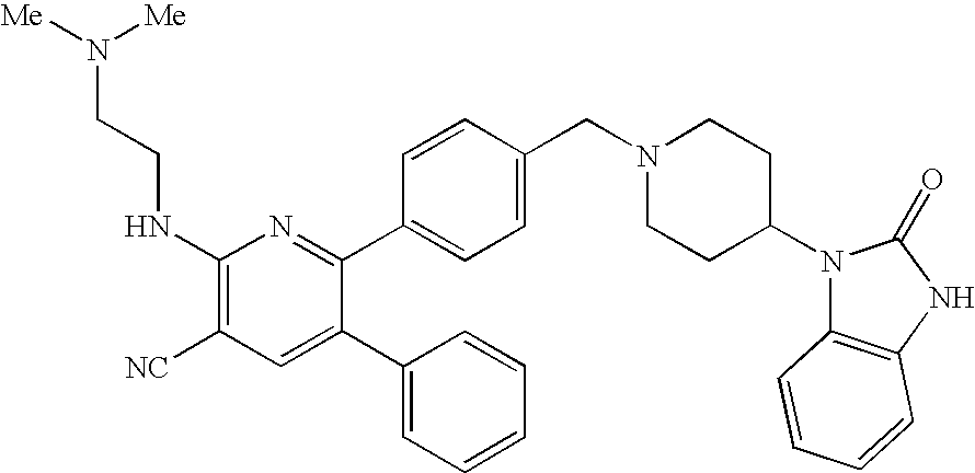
C1(NCCN([Me])[Me])=C([NC])C=C(C2=CC=CC=C2)C(C2=CC=C(CN3CCC(N4C5=C(NC4=O)C=CC=C5)CC3)C=C2)=N1
